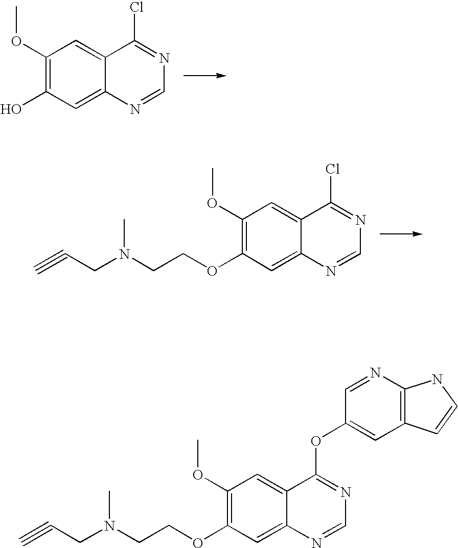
C1(OC)=C(O)C=C2C(=C1)C(Cl)=NC=N2.C1(OC)=C(OCCN(CC#C)C)C=C2C(=C1)C(Cl)=NC=N2.C1(OC)=C(OCCN(CC#C)C)C=C2C(=C1)C(OC1=CC3=C(N=C1)NC=C3)=NC=N2
